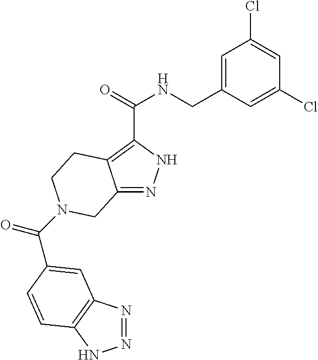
C12=NNC(C(=O)NCC3=CC(Cl)=CC(Cl)=C3)=C1CCN(C(=O)C1=CC3=C(NN=N3)C=C1)C2
